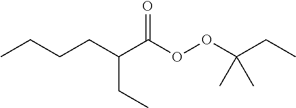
CCCCC(C(OOC(CC)(C)C)=O)CC
